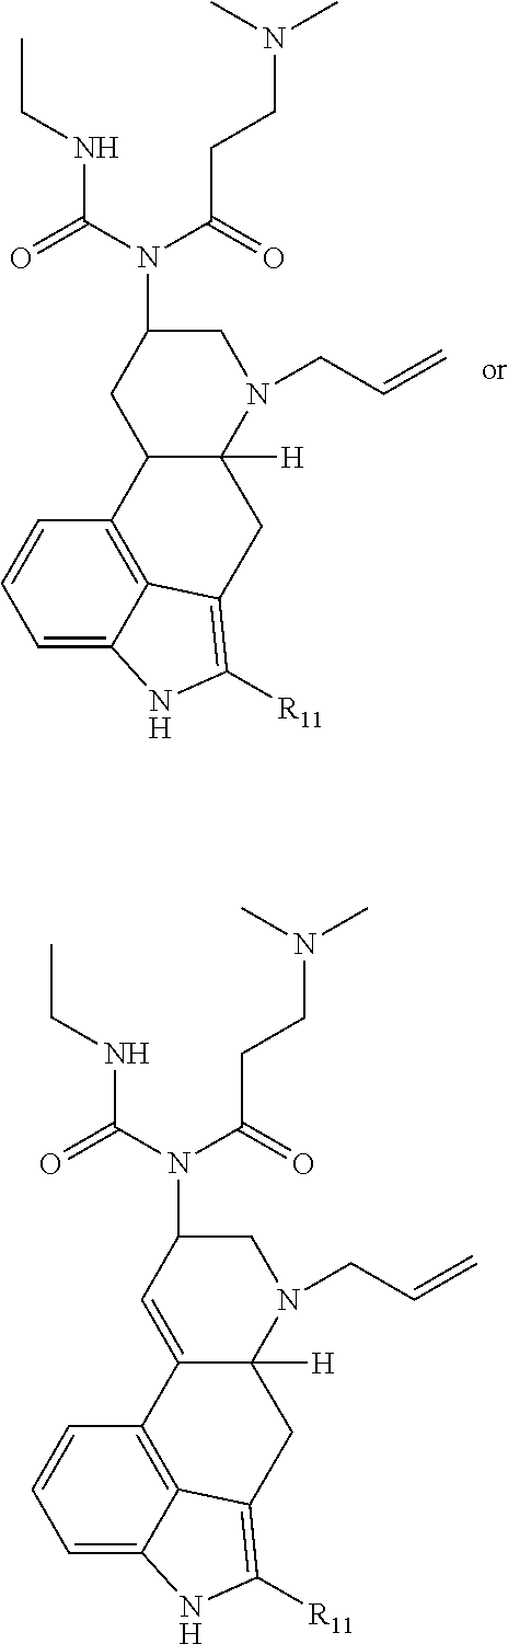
C1=C2C3=C(C=C1)C1C([H])(N(CC=C)CC(N(C(CCN(C)C)=O)C(NCC)=O)C1)CC3=C([R11])N2.C1=C2C3=C(C=C1)C1=CC(N(C(CCN(C)C)=O)C(NCC)=O)CN(CC=C)C1([H])CC3=C([R11])N2
